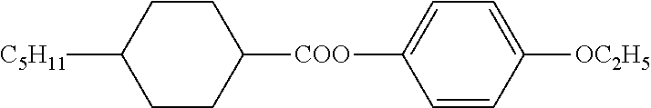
C1CC([COO]C2=CC=C([OC2H5])C=C2)CCC1[C5H11]
